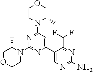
N1=C(N2C(C)COCC2)C=C(C2=CN=C(N)N=C2C(F)F)N=C1N1C(C)COCC1
